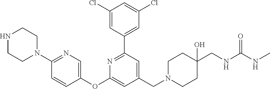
N1CCN(C2=NC=C(OC3=CC(CN4CCC(CNC(NC)=O)(O)CC4)=CC(C4=CC(Cl)=CC(Cl)=C4)=N3)C=C2)CC1
